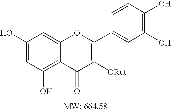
C1(O)=CC(O)=C2C(=C1)OC(C1=CC(O)=C(O)C=C1)=C([ORut])C2=O
